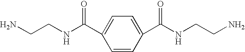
C1=CC(C(NCCN)=O)=CC=C1C(NCCN)=O
